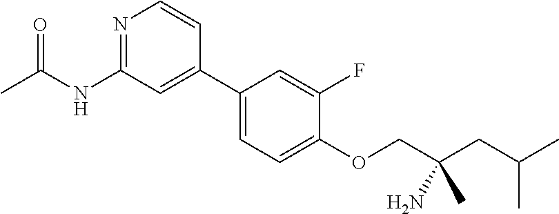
CC(NC1=NC=CC(C2=CC=C(OCC(CC(C)C)(N)C)C(F)=C2)=C1)=O
